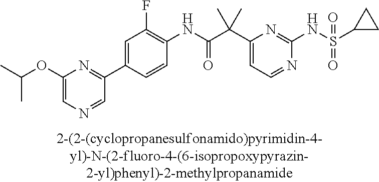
C1(NC(=O)C(C2=CC=NC(NS(=O)(=O)C3CC3)=N2)(C)C)=C(F)C=C(C2=NC(OC(C)C)=CN=C2)C=C1
